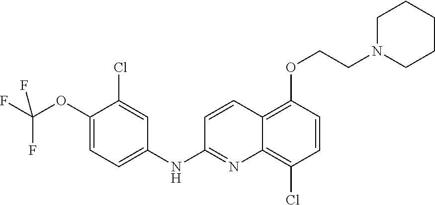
C1(OC(F)(F)F)=CC=C(NC2=NC3=C(Cl)C=CC(OCCN4CCCCC4)=C3C=C2)C=C1Cl
